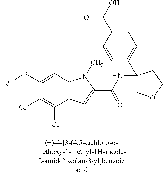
C1(OC)=CC2=C(C(Cl)=C1Cl)C=C(C(=O)NC1(C3=CC=C(C(=O)O)C=C3)COCC1)N2C
